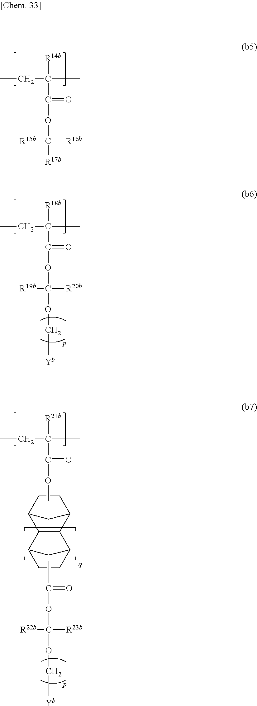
CCC(C)([R14b])C(OC([R17b])([R15b])[R16b])=O.CCC(C)([R18b])C(OC(OC[Yb])([R19b])[R20b])=O.C(OC(OC[Yb])([R22b])[R23b])(=O)C.C1CC2C3C(C1C2)C1CCC3C1.CCC(C)([R21b])C(OC)=O
